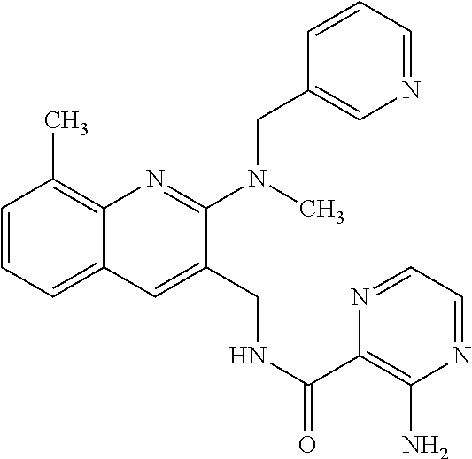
C1=CC=C2C(=C1C)N=C(N(C)CC1=CN=CC=C1)C(CNC(C1=C(N)N=CC=N1)=O)=C2
